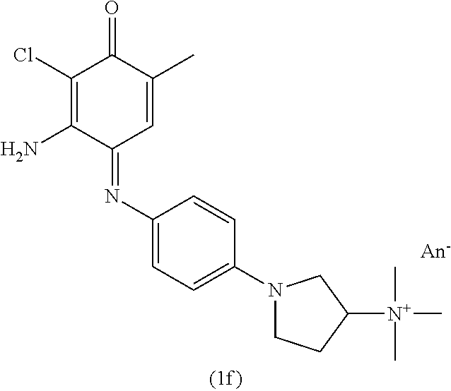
C1(Cl)=C(N)C(=NC2=CC=C(N3CCC([N+](C)(C)C)C3)C=C2)C=C(C)C1=O
